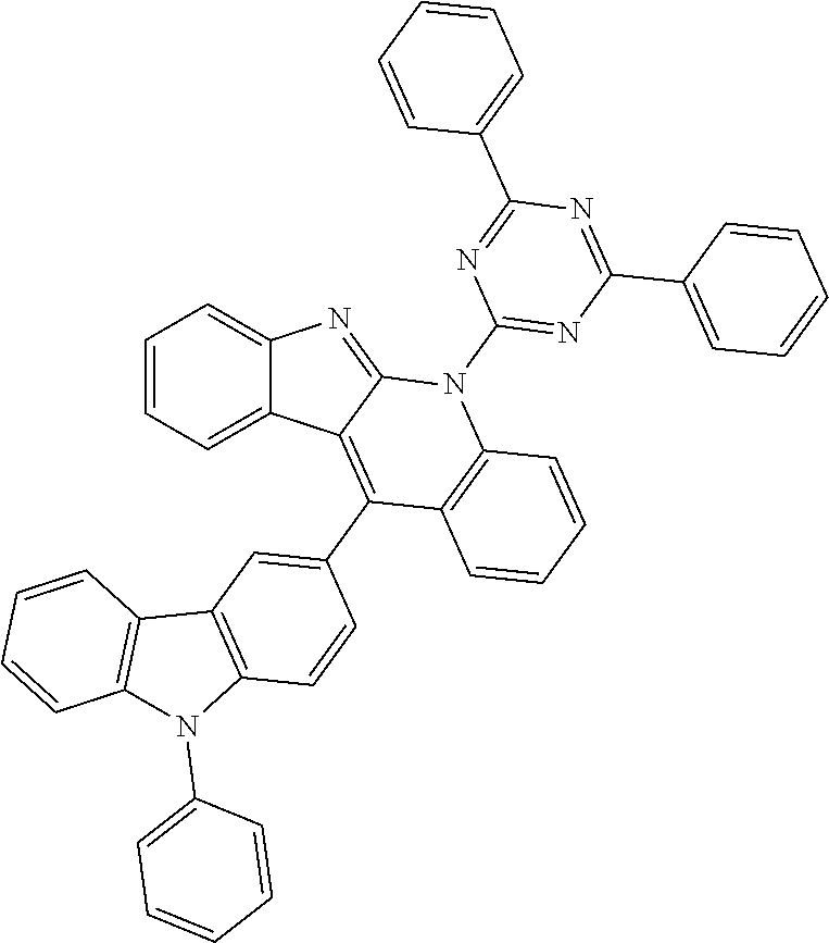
C1=CC=C2C(=C1)N=C1C2=C(C2=CC3=C(C=C2)N(C2=CC=CC=C2)C2=C3C=CC=C2)C2=C(N1C1=NC(C3=CC=CC=C3)=NC(C3=CC=CC=C3)=N1)C=CC=C2
